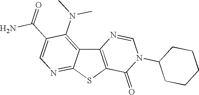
C12=C(SC3=NC=C(C(=O)N)C(N(C)C)=C13)C(=O)N(C1CCCCC1)C=N2
